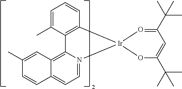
C1=C(C)C2=C(C=C1)[Ir]1(N3=CC=C4C(=C23)C=C(C)C=C4)O=C(C(C)(C)C)C=C(C(C)(C)C)O1
